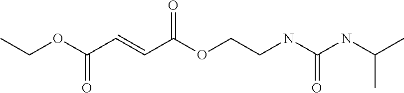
C(OC(C=CC(OCCNC(NC(C)C)=O)=O)=O)C
